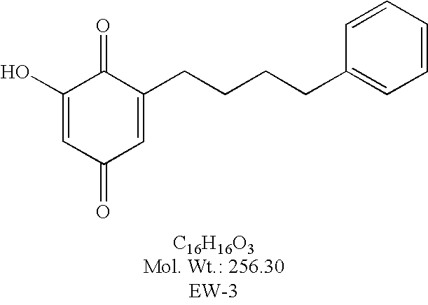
O=C1C(CCCCC2=CC=CC=C2)=CC(=O)C=C1O
